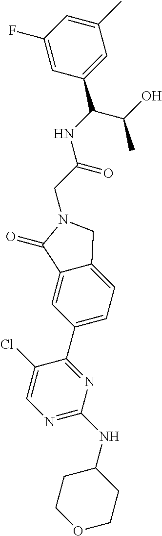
N(C(CN1CC2=CC=C(C3=NC(NC4CCOCC4)=NC=C3Cl)C=C2C1=O)=O)C(C(C)O)C1=CC(C)=CC(F)=C1
